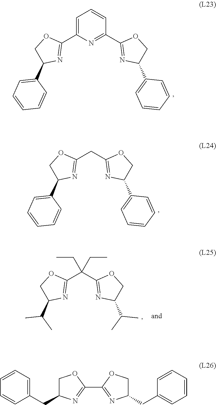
C(C1=NC(C2=CC=CC=C2)CO1)C1=NC(C2=CC=CC=C2)CO1.C1=C(C2=NC(C3=CC=CC=C3)CO2)N=C(C2=NC(C3=CC=CC=C3)CO2)C=C1.C(C1=NC(C(C)C)CO1)(C1=NC(C(C)C)CO1)(CC)CC.C1C(CC2=CC=CC=C2)N=C(C2=NC(CC3=CC=CC=C3)CO2)O1
